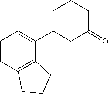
C1=C(C2CCCC(=O)C2)C2=C(C=C1)CCC2
